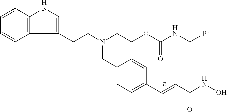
C1(CN(CCC2=CNC3=C2C=CC=C3)CCOC(=O)NC[Ph])=CC=C(C=CC(NO)=O)C=C1
